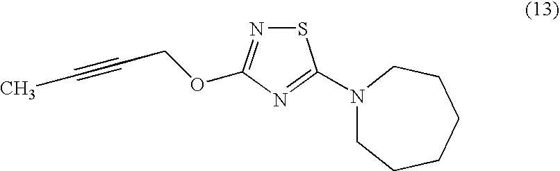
S1N=C(OCC#CC)N=C1N1CCCCCC1
